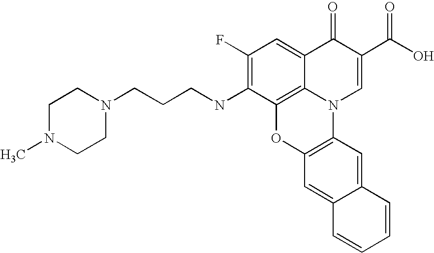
C1(F)=C(NCCCN2CCN(C)CC2)C2=C3C(=C1)C(=O)C(C(O)=O)=CN3C1=C(O2)C=C2C(=C1)C=CC=C2
